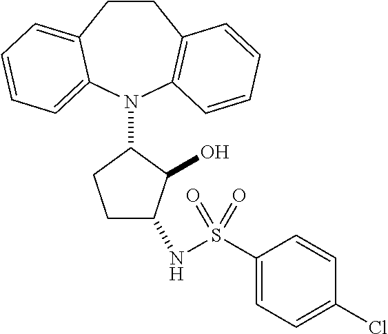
C1CC2=CC=CC=C2N(C2C(O)C(NS(C3=CC=C(Cl)C=C3)(=O)=O)CC2)C2=C1C=CC=C2
